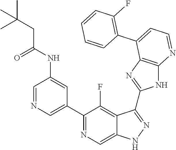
C1=NC=C(C2=NC=C3C(=C2F)C(C2=NC4=C(N2)N=CC=C4C2=C(F)C=CC=C2)=NN3)C=C1NC(=O)CC(C)(C)C
